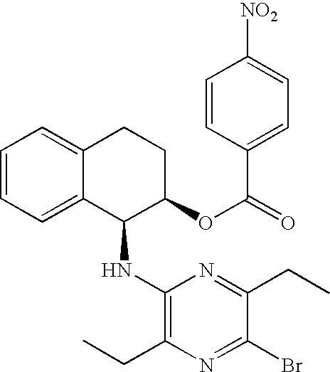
C1=CC=C2C(=C1)CCC(OC(=O)C1=CC=C([NO2])C=C1)C2NC1=C(CC)N=C(Br)C(CC)=N1
